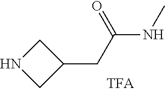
C1NCC1CC(NC)=O
